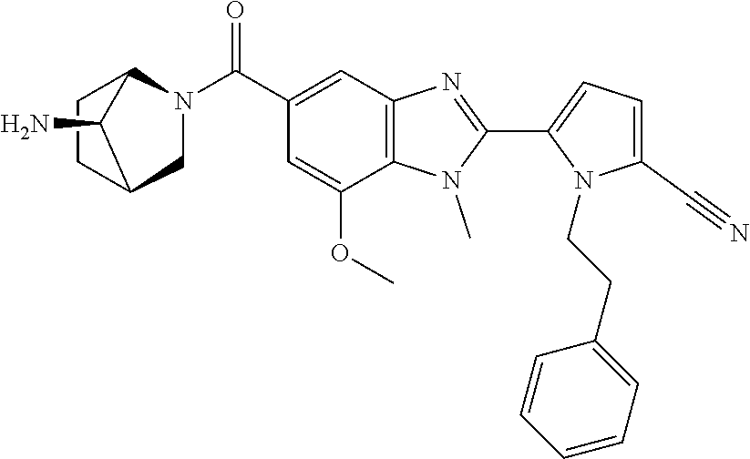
C1=C(C#N)N(CCC2=CC=CC=C2)C(C2=NC3=C(N2C)C(OC)=CC(C(N2CC4CCC2C4N)=O)=C3)=C1
